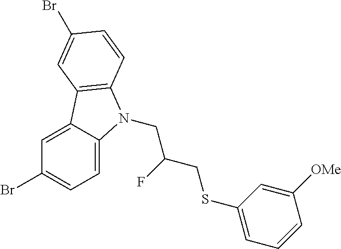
C1=C2C(=CC=C1Br)N(CC(F)CSC1=CC=CC([OMe])=C1)C1=C2C=C(Br)C=C1
